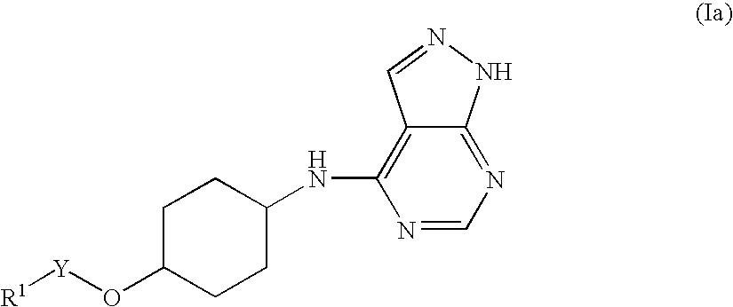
C1C(O[Y][R1])CCC(NC2=C3C(=NC=N2)NN=C3)C1
